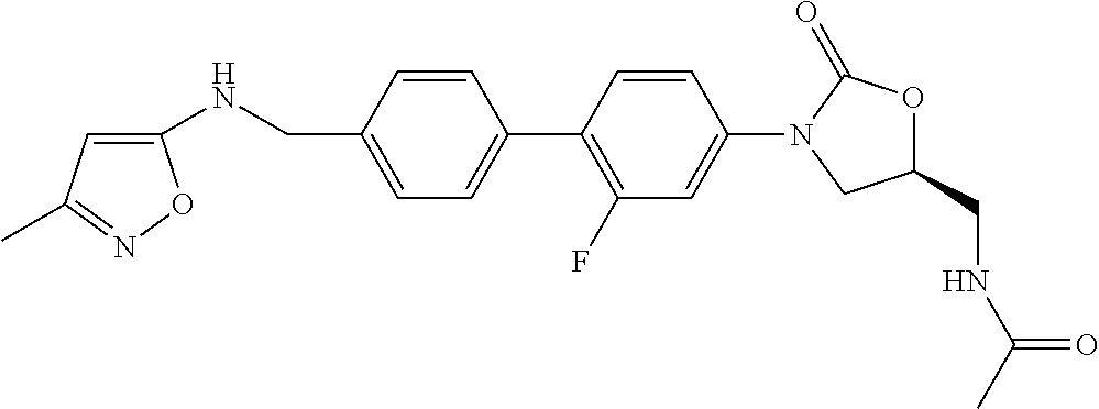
C1=C(C2=C(F)C=C(N3CC(CNC(C)=O)OC3=O)C=C2)C=CC(CNC2=CC(C)=NO2)=C1
